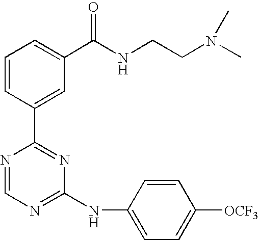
C1=CC(C2=NC(NC3=CC=C([OCF3])C=C3)=NC=N2)=CC(C(NCCN(C)C)=O)=C1
